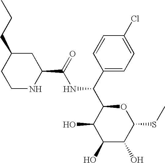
C(NC(C1C(O)C(O)C(O)C(SC)O1)C1=CC=C(Cl)C=C1)(=O)C1NCCC(CCC)C1
